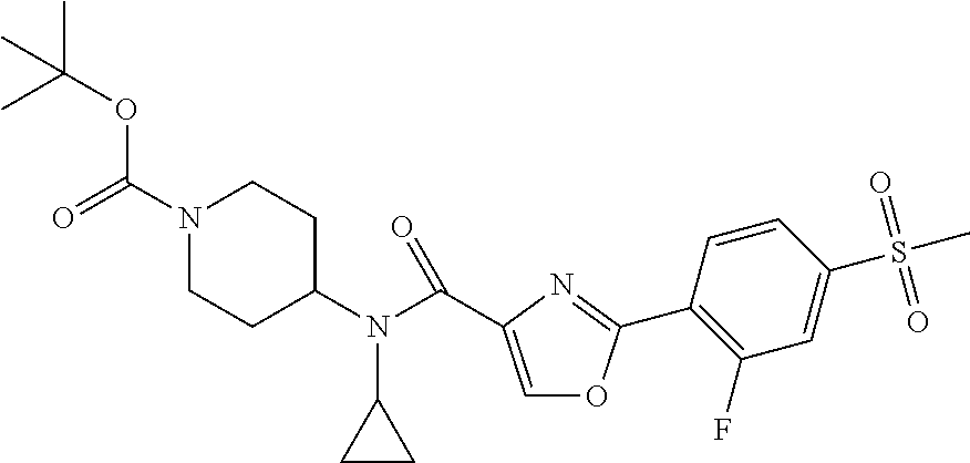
CC(OC(N1CCC(N(C(=O)C2=COC(C3=C(F)C=C(S(C)(=O)=O)C=C3)=N2)C2CC2)CC1)=O)(C)C
